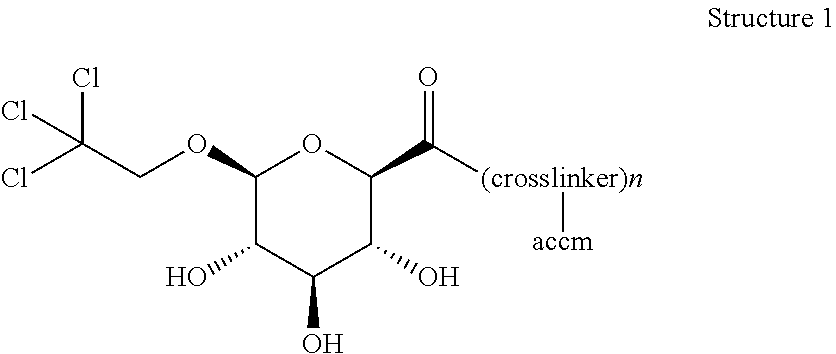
C1(OCC(Cl)(Cl)Cl)C(O)C(O)C(O)C(C([(crosslinker)n][accm])=O)O1
